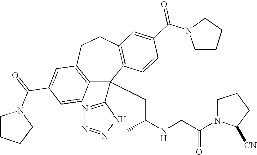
C(C1=CC2=C(C=C1)C(C1=NN=NN1)(CC(NCC(N1C([CN])CCC1)=O)C)C1=C(CC2)C=C(C(N2CCCC2)=O)C=C1)(=O)N1CCCC1
